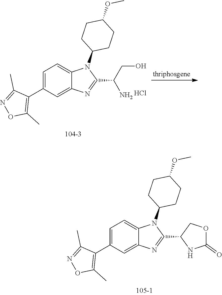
C1=C(C2=C(C)ON=C2C)C=C2C(=C1)N(C1CCC(OC)CC1)C(C1NC(=O)OC1)=N2.C1=C(C2=C(C)ON=C2C)C=C2C(=C1)N(C1CCC(OC)CC1)C(C(CO)N)=N2.Cl
